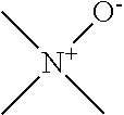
[N+](C)([O-])(C)C
